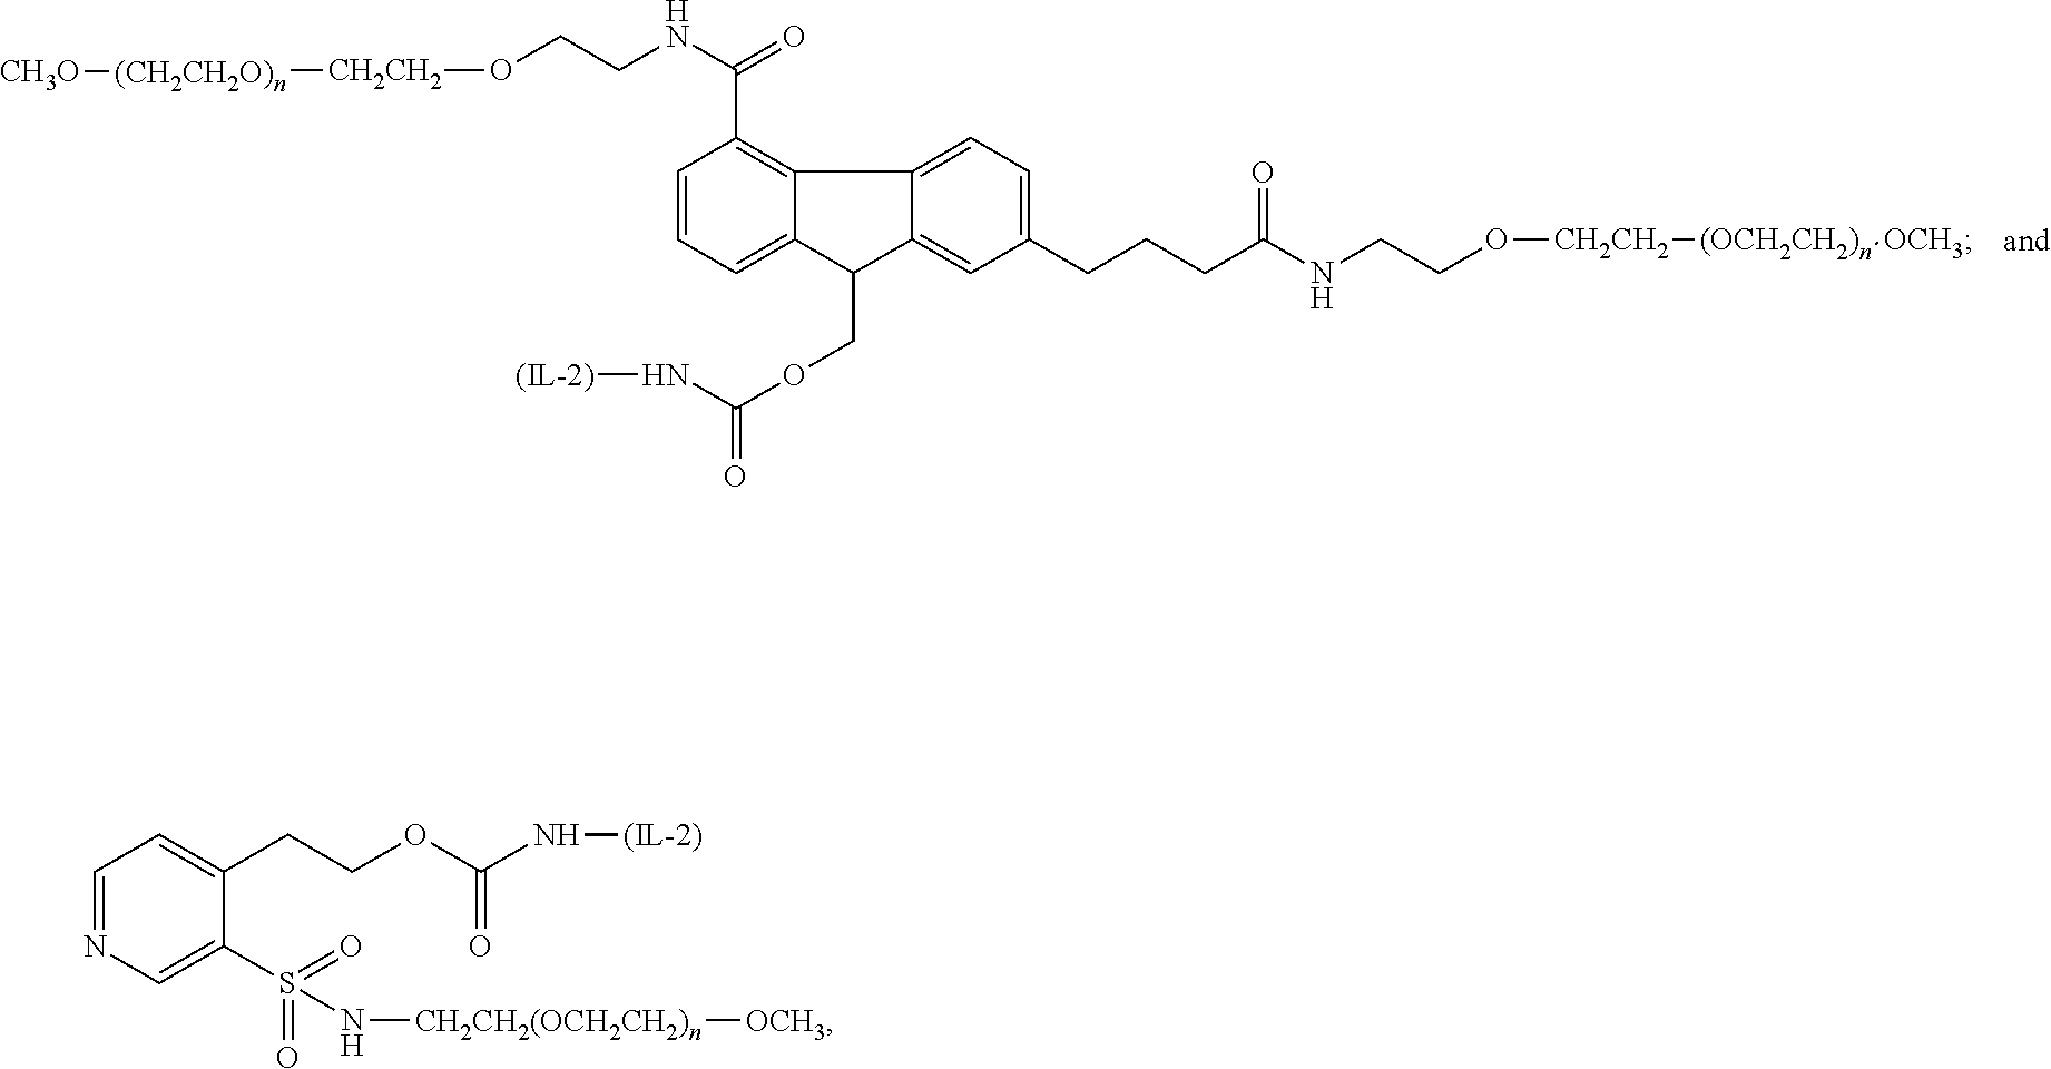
C1=CC=C2C(=C1C(=O)NCCO[CH2CH2][(CH2CH2O)n][CH3O])C1=CC=C(CCCC(NCCO[CH2CH2][(OCH2CH2)n][OCH3])=O)C=C1C2COC(N[(IL-2)])=O.C1=NC=C(S(=O)(=O)N[CH2CH2(OCH2CH2)n][OCH3])C(CCOC(=O)N[(IL-2)])=C1
